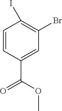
C1=CC(C(OC)=O)=CC(Br)=C1I
